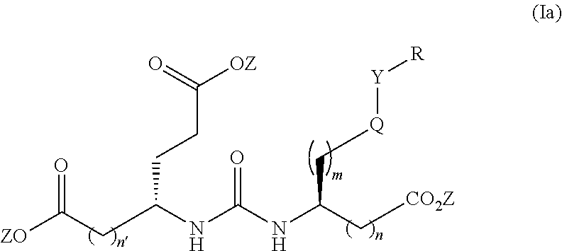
C(C(NC(NC(C[CO2Z])C[Q][Y][R])=O)CCC([OZ])=O)C([ZO])=O
